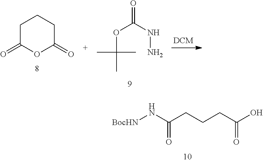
[BocHN]NC(CCCC(O)=O)=O.C1C(=O)OC(=O)CC1.O(C(C)(C)C)C(NN)=O
